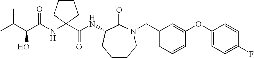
C1CCN(CC2=CC=CC(OC3=CC=C(F)C=C3)=C2)C(=O)C(NC(=O)C2(NC(=O)C(C(C)C)O)CCCC2)C1
